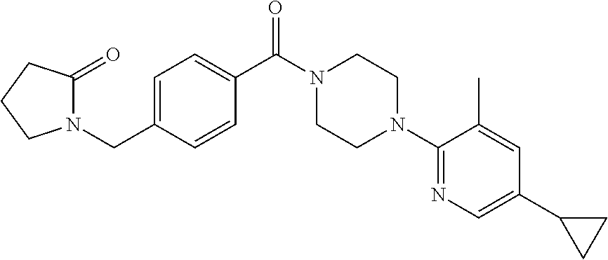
C1=C(CN2C(=O)CCC2)C=CC(C(N2CCN(C3=NC=C(C4CC4)C=C3C)CC2)=O)=C1
